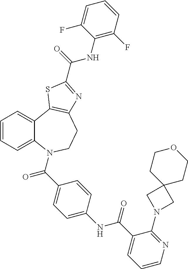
C1=CC=C2C(=C1)C1=C(CCN2C(=O)C2=CC=C(NC(=O)C3=CC=CN=C3N3CC4(C3)CCOCC4)C=C2)N=C(C(=O)NC2=C(F)C=CC=C2F)S1
